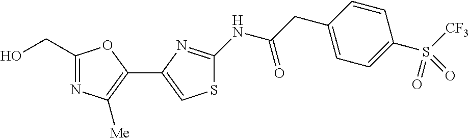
C1(CO)=NC([Me])=C(C2=CSC(NC(CC3=CC=C(S(=O)([CF3])=O)C=C3)=O)=N2)O1
